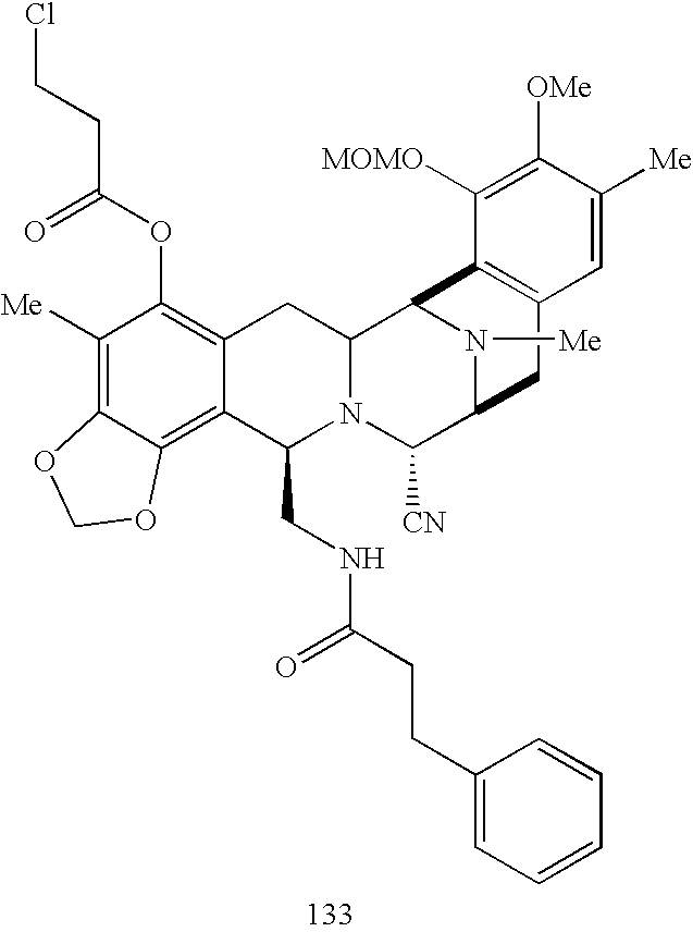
C1([Me])=C2C(=C3C(=C1OC(CCCl)=O)CC1N(C3CNC(CCC3=CC=CC=C3)=O)C([CN])C3N([Me])C1C1=C(C3)C=C([Me])C([OMe])=C1[MOMO])OCO2
